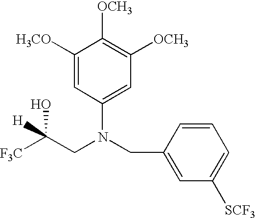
[OCH3]C1=C([OCH3])C([H3CO])=CC(N(CC2=CC([SCF3])=CC=C2)CC([F3C])(O)[H])=C1
